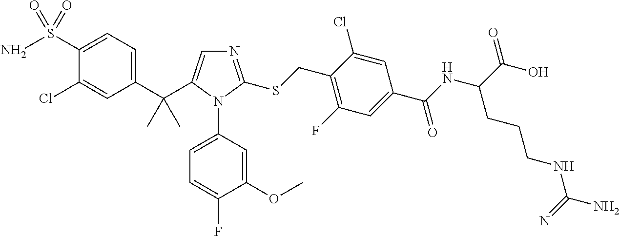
C1(C(C)(C)C2=CN=C(SCC3=C(F)C=C(C(NC(C(O)=O)CCCNC(N)=N)=O)C=C3Cl)N2C2=CC=C(F)C(OC)=C2)=CC=C(S(=O)(N)=O)C(Cl)=C1
